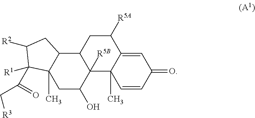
C1C(O)C2([R5B])C(C3C1(C)C([R1])(C(=O)C[R3])C([R2])C3)CC([R5A])C1=CC(=O)C=CC21C
